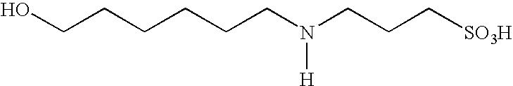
OCCCCCCN(CCC[SO3H])[H]
